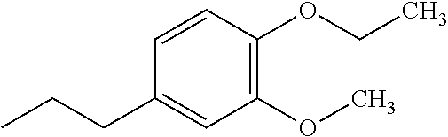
CCCC1=CC(OC)=C(OCC)C=C1
